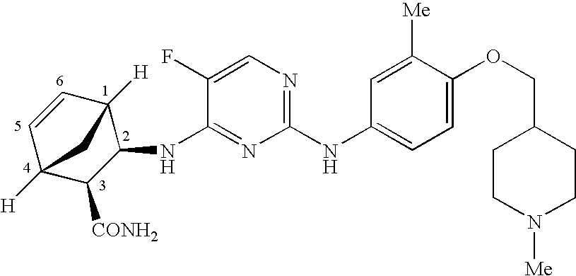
C1=CC2([H])C(NC3=NC(NC4=CC=C(OCC5CCN([Me])CC5)C([Me])=C4)=NC=C3F)C([CONH2])C1([H])C2
